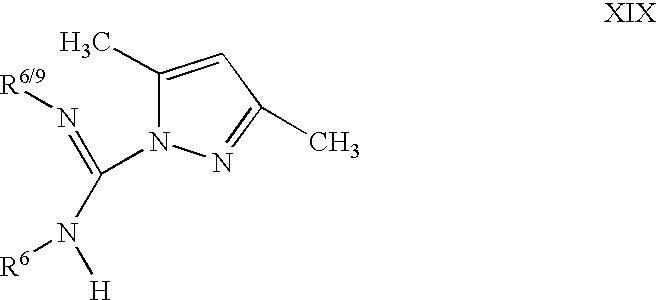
C1(C)=CC(C)=NN1C(N([H])[R6])=N[R6/9]
